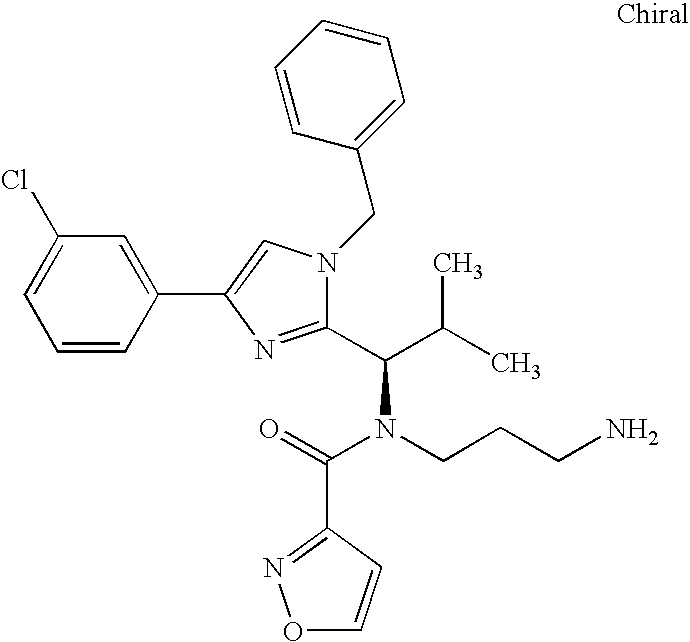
C1(Cl)=CC=CC(C2=CN(CC3=CC=CC=C3)C(C(C(C)C)N(CCCN)C(=O)C3=NOC=C3)=N2)=C1
